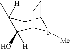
C1(C)([H])C(O)([H])C2N([Me])C(C1)CC2
